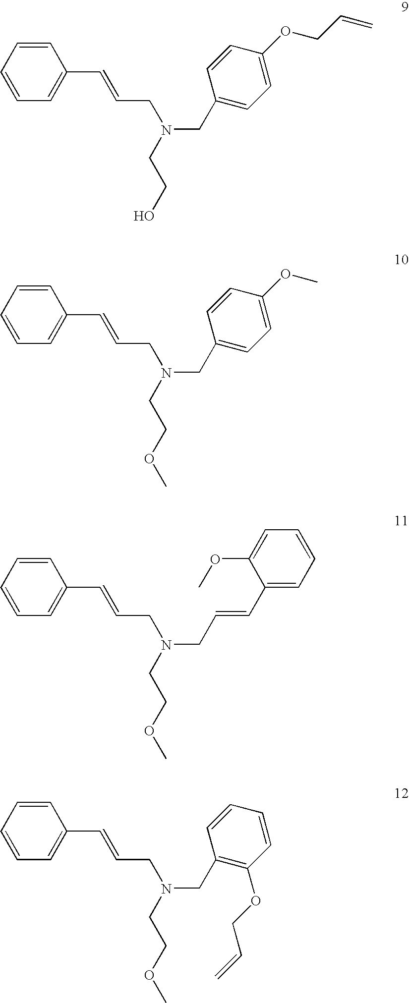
C1=CC=CC=C1C=CCN(CC1=CC=C(OCC=C)C=C1)CCO.C1=CC=CC=C1C=CCN(CC1=CC=C(OC)C=C1)CCOC.C1=CC=CC=C1C=CCN(CC=CC1=CC=CC=C1OC)CCOC.C1=CC=CC=C1C=CCN(CC1=C(OCC=C)C=CC=C1)CCOC
